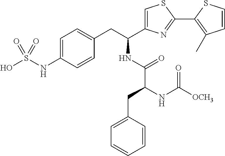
OS(NC1=CC=C(CC(NC(C(CC2=CC=CC=C2)NC([OCH3])=O)=O)C2=CSC(C3=C(C)C=CS3)=N2)C=C1)(=O)=O
